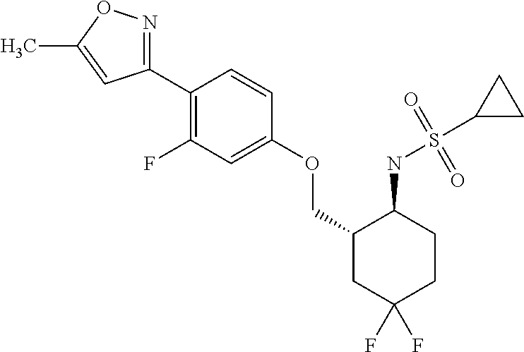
C1(C2=C(F)C=C(OCC3CC(F)(F)CCC3NS(=O)(C3CC3)=O)C=C2)=NOC(C)=C1
